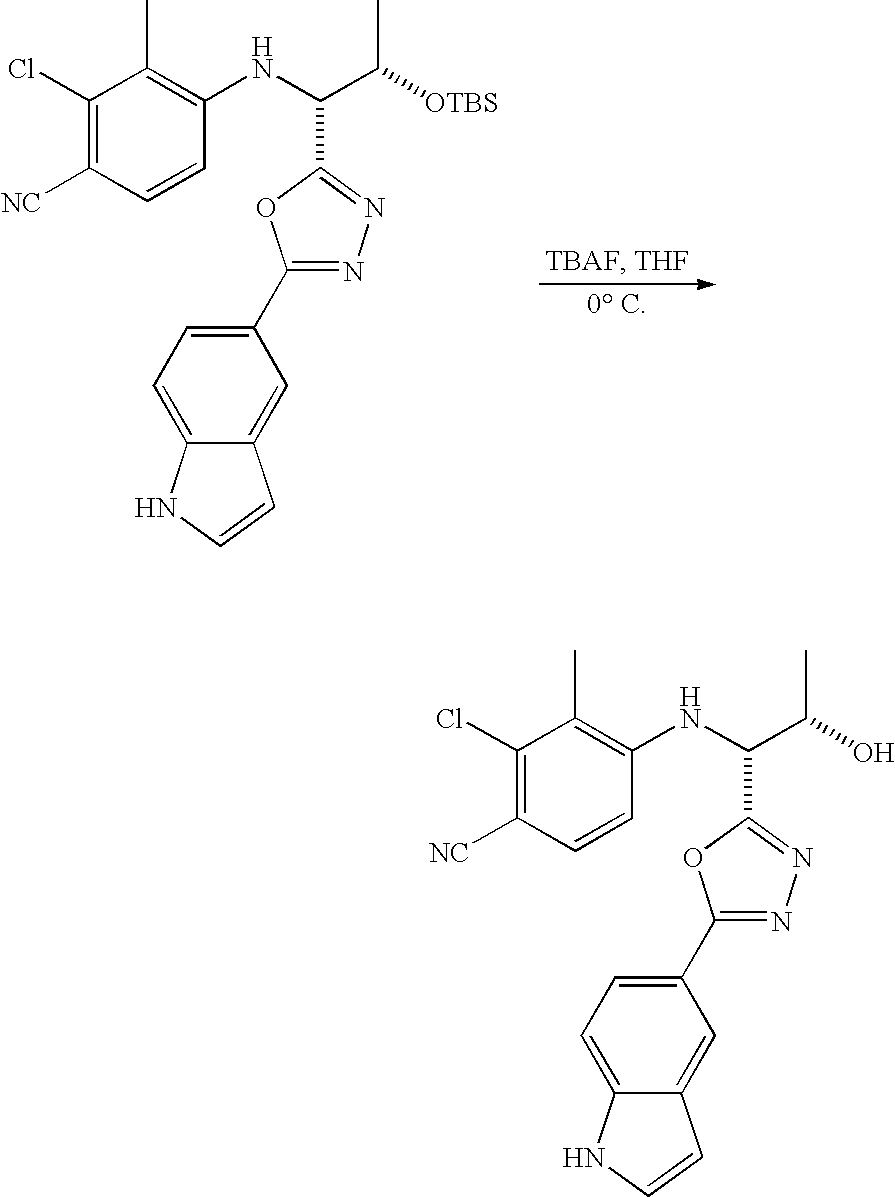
C1([NC])=C(Cl)C(C)=C(NC(C([OTBS])C)C2=NN=C(C3=CC=C4C(=C3)C=CN4)O2)C=C1.C1([NC])=C(Cl)C(C)=C(NC(C(O)C)C2=NN=C(C3=CC=C4C(=C3)C=CN4)O2)C=C1
